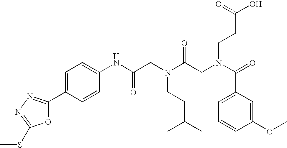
C1=C(C2=NN=C(SC)O2)C=CC(NC(CN(C(CN(C(=O)C2=CC=CC(OC)=C2)CCC(O)=O)=O)CCC(C)C)=O)=C1
